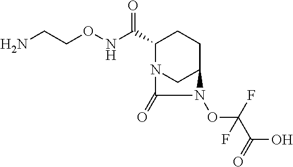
C(CONC(C1N2CC(CC1)N(OC(C(O)=O)(F)F)C2=O)=O)N
